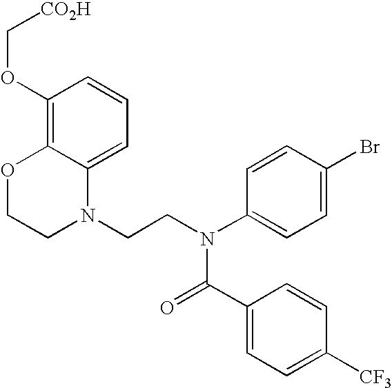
C1=C2C(=C(OC[CO2H])C=C1)OCCN2CCN(C1=CC=C(Br)C=C1)C(=O)C1=CC=C([CF3])C=C1
